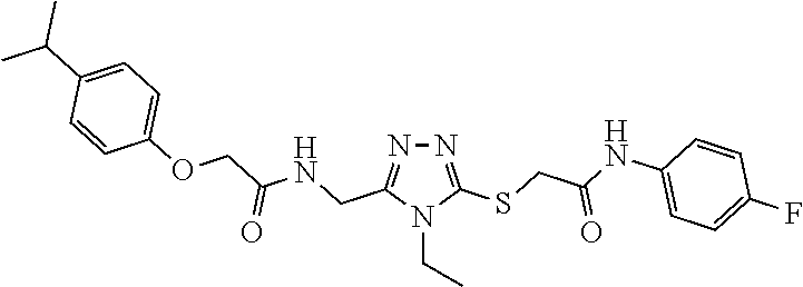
N1=C(SCC(NC2=CC=C(F)C=C2)=O)N(CC)C(CNC(COC2=CC=C(C(C)C)C=C2)=O)=N1
